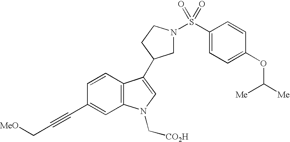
C1N(S(C2=CC=C(OC([Me])[Me])C=C2)(=O)=O)CCC1C1=CN(C[CO2H])C2=C1C=CC(C#CC[MeO])=C2
